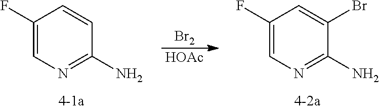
C1(F)=CN=C(N)C=C1.C1(F)=CN=C(N)C(Br)=C1.[Br2].[HOAc]
